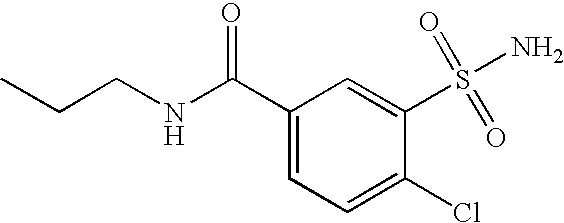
C1(C(NCCC)=O)=CC=C(Cl)C(S(N)(=O)=O)=C1
